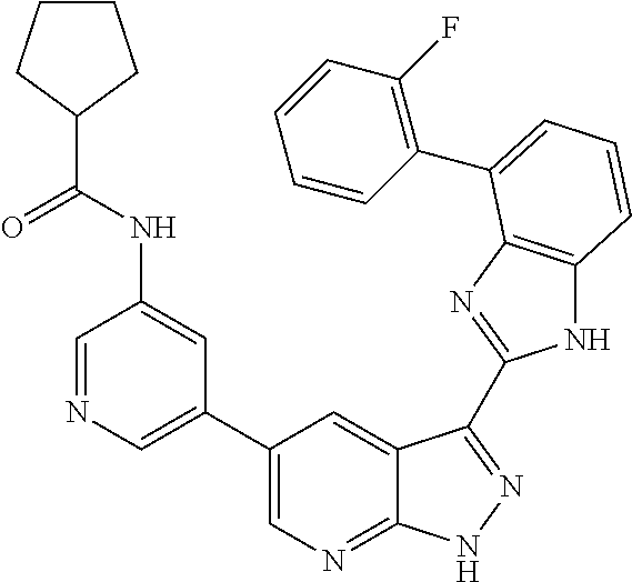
C1(C2=CN=CC(NC(C3CCCC3)=O)=C2)=CN=C2C(=C1)C(C1=NC3=C(N1)C=CC=C3C1=C(F)C=CC=C1)=NN2
